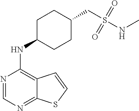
N1=CN=C2C(=C1NC1CCC(CS(NC)(=O)=O)CC1)C=CS2
